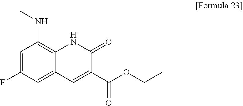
C1=C(F)C=C2C(=C1NC)NC(=O)C(C(OCC)=O)=C2
